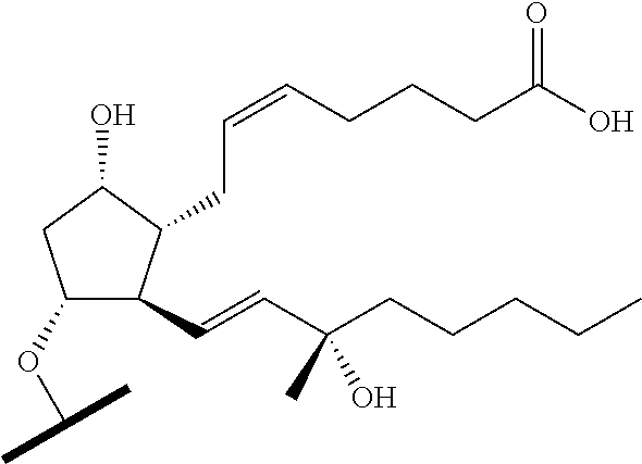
C1(OC(C)C)C(C=CC(CCCCC)(O)C)C(CC=CCCCC(O)=O)C(O)C1
